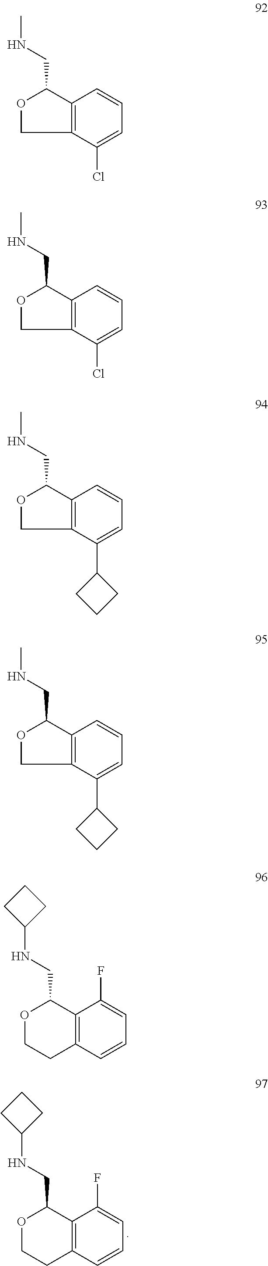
C12=C(C=CC=C1F)CCOC2CNC1CCC1.C12=C(C(Cl)=CC=C1)COC2CNC.C12=C(C(Cl)=CC=C1)COC2CNC.C12=C(C(C3CCC3)=CC=C1)COC2CNC.C12=C(C(C3CCC3)=CC=C1)COC2CNC.C12=C(C=CC=C1F)CCOC2CNC1CCC1
